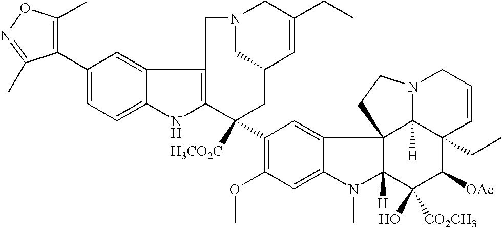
C1(C2=C(C)ON=C2C)=CC=C2C(=C1)C1=C(N2)C([H3CO2C])(C2=C(OC)C=C3C(=C2)C24C([H])(N3C)C(O)([CO2CH3])C([OAc])C3(CC)C2([H])N(CC=C3)CC4)CC2C=C(CC)CN(C2)C1
